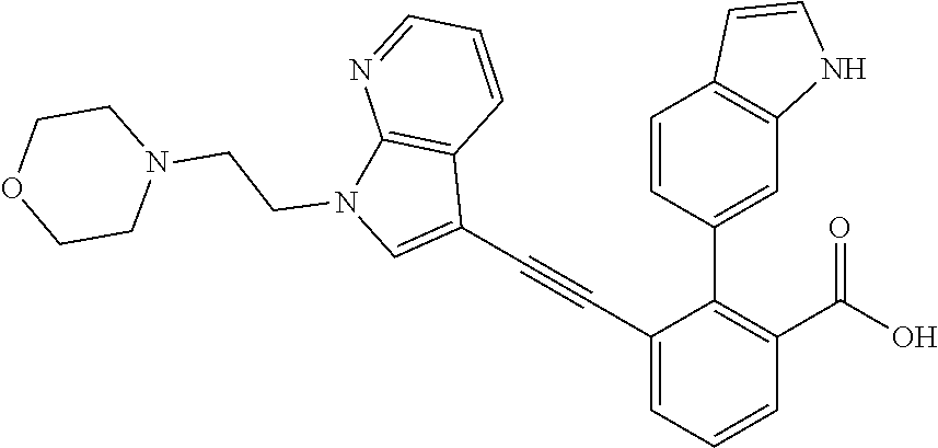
C1=C(C#CC2=CN(CCN3CCOCC3)C3=C2C=CC=N3)C(C2=CC3=C(C=C2)C=CN3)=C(C(O)=O)C=C1
